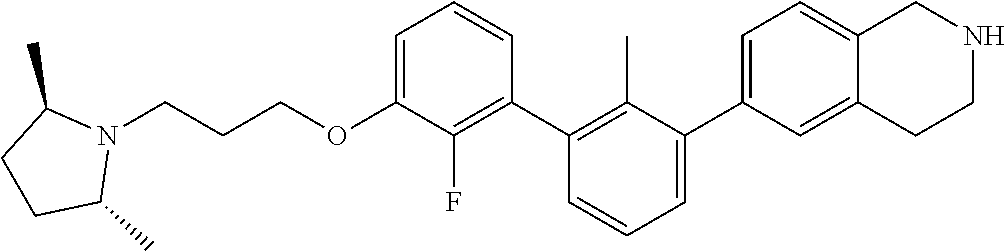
C1(OCCCN2C(C)CCC2C)=CC=CC(C2=C(C)C(C3=CC=C4C(=C3)CCNC4)=CC=C2)=C1F
